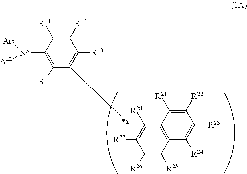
C1([R26])=C([R25])C2=C(C([R28])=C1[R27])C([R21])=C([R22])C([R23])=C2[R24].C1([N*]([Ar1])[Ar2])=C([R14])C(C)=C([R13])C([R12])=C1[R11]
